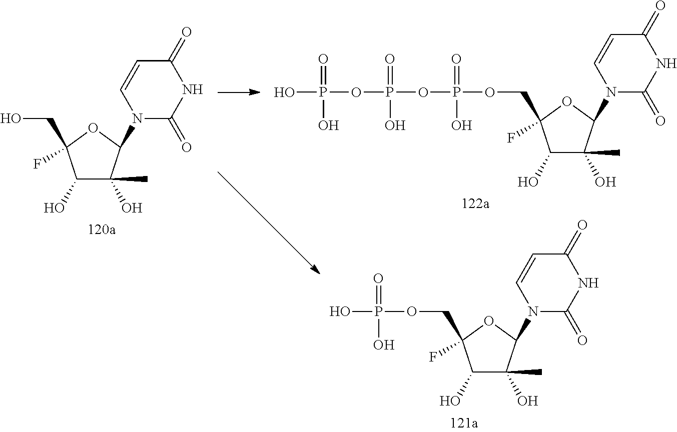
C1(=O)NC(=O)C=CN1C1C(O)(C)C(O)C(COP(=O)(O)O)(F)O1.C1(=O)NC(=O)C=CN1C1C(O)(C)C(O)C(COP(=O)(O)OP(=O)(O)OP(=O)(O)O)(F)O1.C1(=O)NC(=O)C=CN1C1C(O)(C)C(O)C(CO)(F)O1
